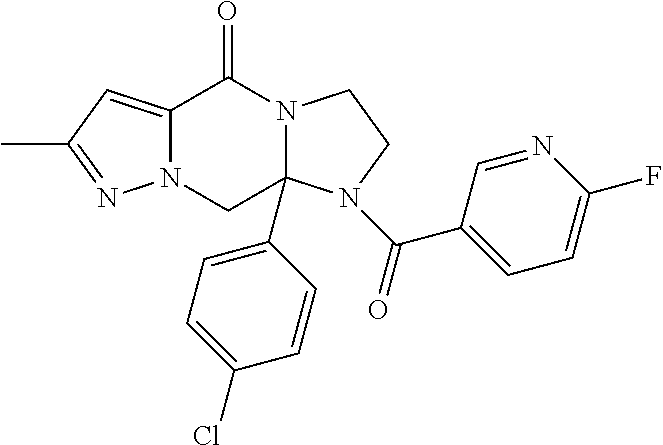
C12=CC(C)=NN1CC1(C3=CC=C(Cl)C=C3)N(C2=O)CCN1C(=O)C1=CC=C(F)N=C1
